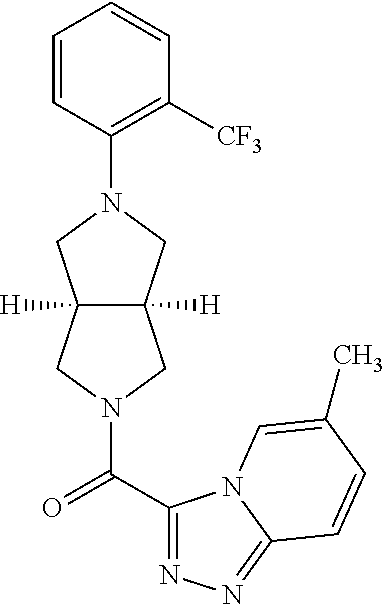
C1(C(=O)N2CC3([H])C([H])(C2)CN(C2=C([CF3])C=CC=C2)C3)=NN=C2N1C=C(C)C=C2
